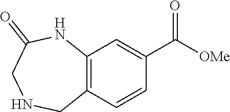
C12=C(C=CC(C(=O)[OMe])=C1)CNCC(=O)N2
